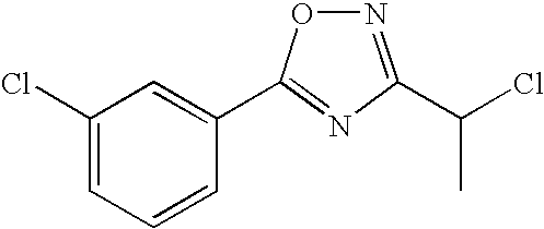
C1(Cl)=CC=CC(C2=NC(C(Cl)C)=NO2)=C1
